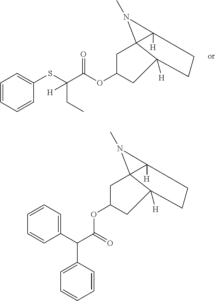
C1=CC=CC(SC(CC)([H])C(OC2CC34C([H])(CCC3([H])C2)N4C)=O)=C1.O(C1CC23C([H])(CCC2([H])C1)N3C)C(C(C1=CC=CC=C1)C1=CC=CC=C1)=O
